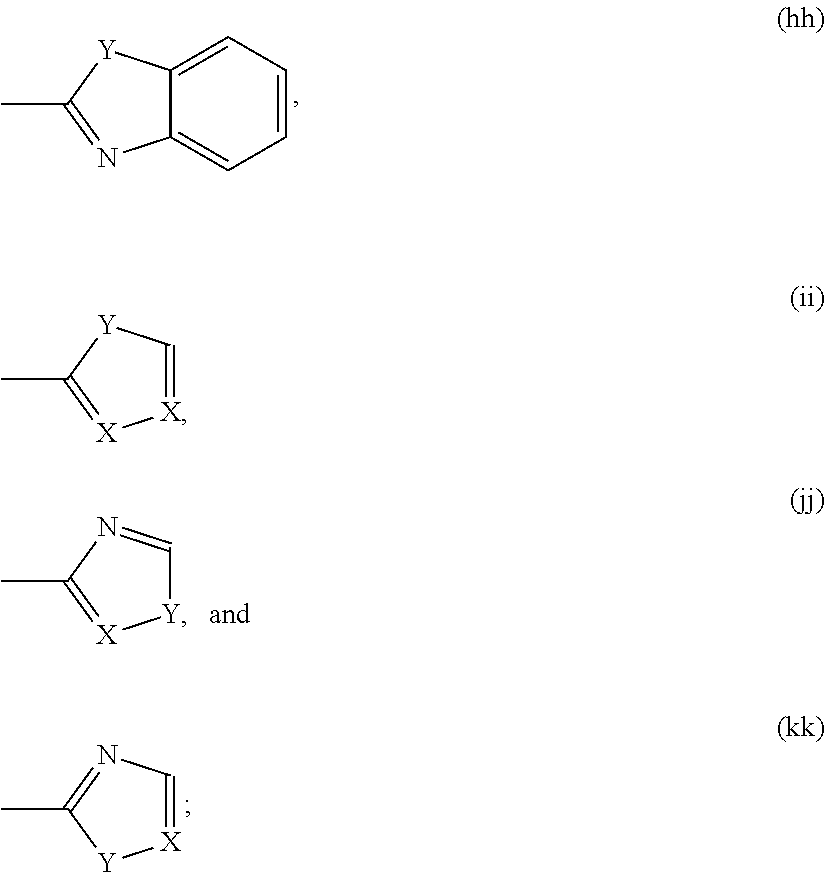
C12=CC=CC=C1[Y]C(C)=N2.[Y]1C=NC(C)=[X]1.[X]1=CN=C(C)[Y]1.[X]1=C[Y]C(C)=[X]1
